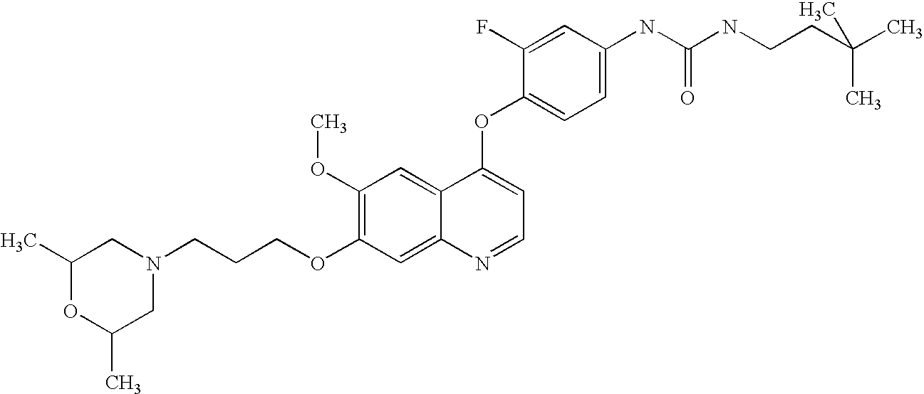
C1(OC)=C(OCCCN2CC(C)OC(C)C2)C=C2C(=C1)C(OC1=CC=C(NC(NCCC(C)(C)C)=O)C=C1F)=CC=N2
